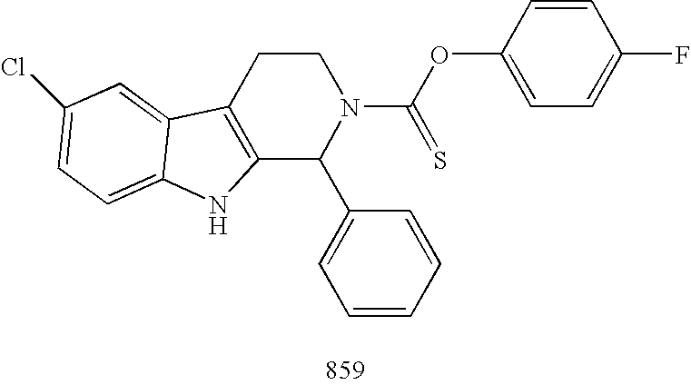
C12=C(CCN(C(OC3=CC=C(F)C=C3)=S)C1C1=CC=CC=C1)C1=CC(Cl)=CC=C1N2
